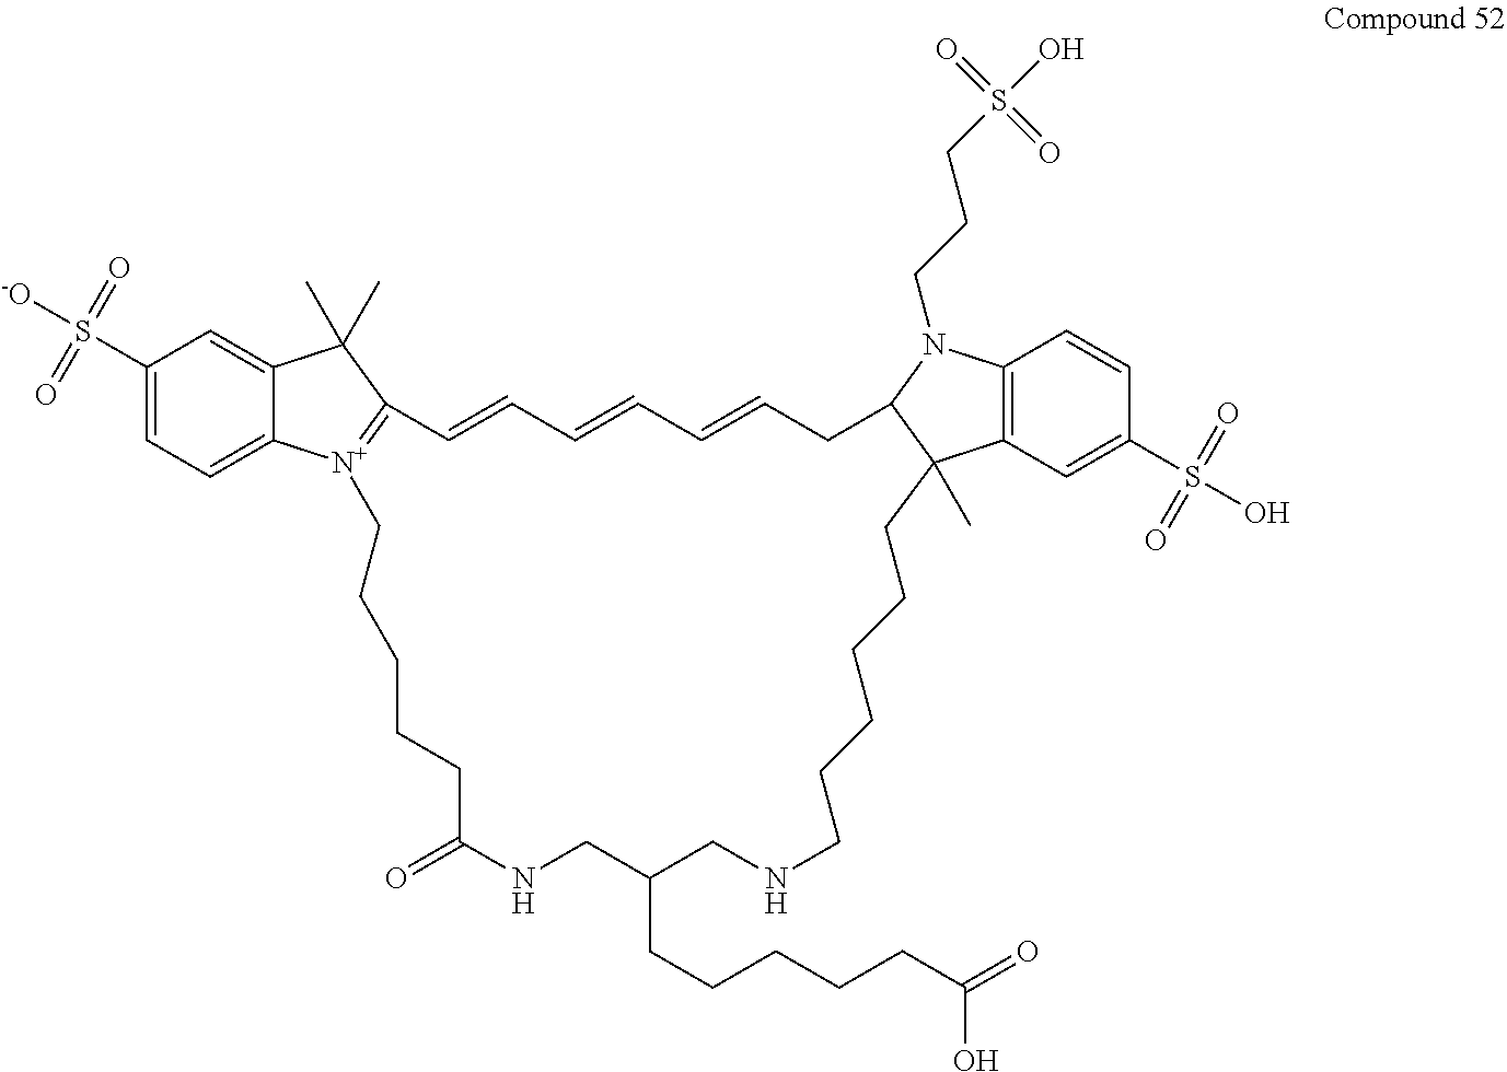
C1(S([-O])(=O)=O)=CC=C2C(=C1)C(C)(C)C1=[N+]2CCCCCC(=O)NCC(CCCCCC(=O)O)CNCCCCCCC2(C)C3=C(C=CC(S(O)(=O)=O)=C3)N(CCCS(O)(=O)=O)C2CC=CC=CC=C1
